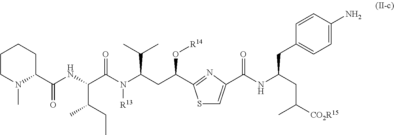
C1CN(C)C(C(NC(C(N(C(CC(O[R14])C2=NC(C(NC(CC(C)[CO2R15])CC3=CC=C(N)C=C3)=O)=CS2)C(C)C)[R13])=O)C(CC)C)=O)CC1
